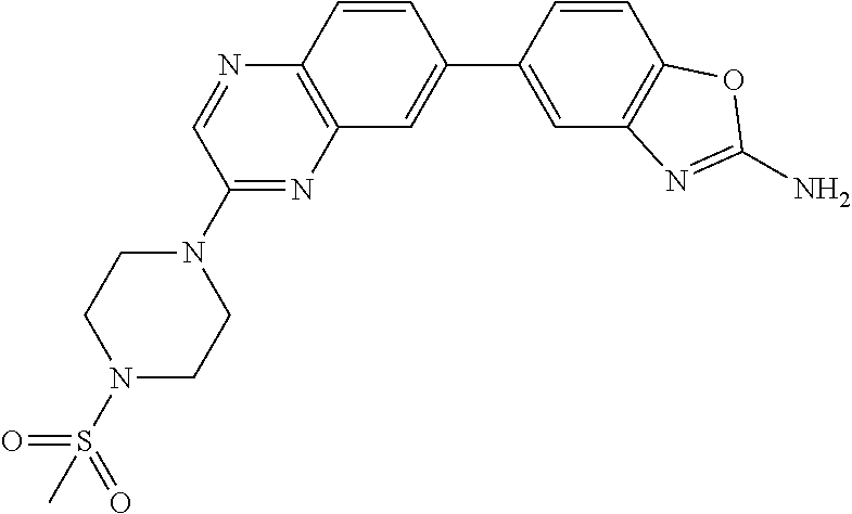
C12=C(C=CC(C3=CC4=C(C=C3)N=CC(N3CCN(S(=O)(=O)C)CC3)=N4)=C1)OC(N)=N2
